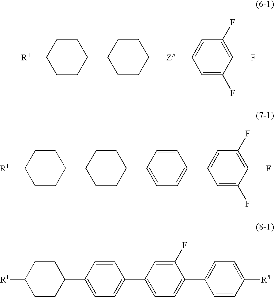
C1CC(C2CCC([Z5]C3=CC(F)=C(F)C(F)=C3)CC2)CCC1[R1].C1CC(C2CCC(C3=CC=C(C4=CC(F)=C(F)C(F)=C4)C=C3)CC2)CCC1[R1].C1CC(C2=CC=C(C3=CC=C(C4=CC=C([R5])C=C4)C(F)=C3)C=C2)CCC1[R1]
